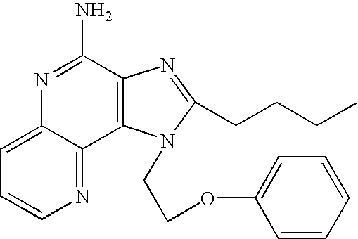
C12=CC=CN=C1C1=C(C(N)=N2)N=C(CCCC)N1CCOC1=CC=CC=C1
